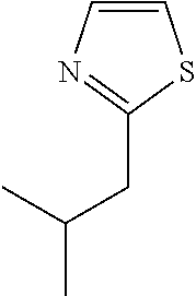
C(C1=NC=CS1)C(C)C
